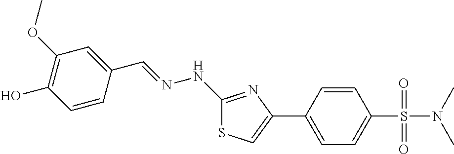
C1(NN=CC2=CC(OC)=C(O)C=C2)=NC(C2=CC=C(S(=O)(=O)N(C)C)C=C2)=CS1
